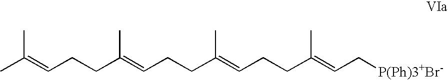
CC(=CCCC(=CCCC(=CCCC(=CC[P(Ph)3+Br-])C)C)C)C
